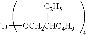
[Ti][OCH2CHC4H9][C2H5]
